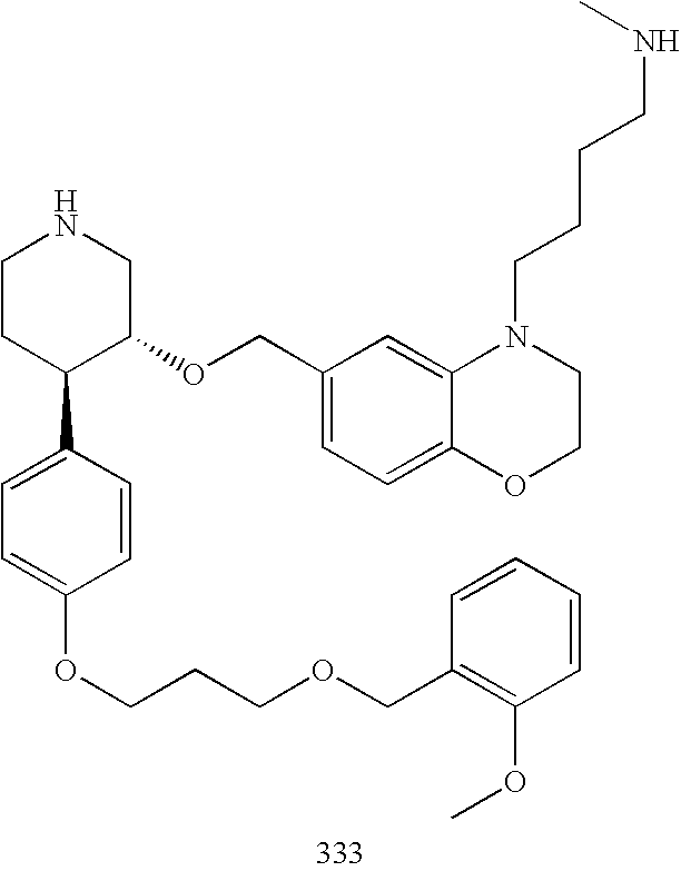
C1CC(C2=CC=C(OCCCOCC3=C(OC)C=CC=C3)C=C2)C(OCC2=CC=C3C(=C2)N(CCCCNC)CCO3)CN1
